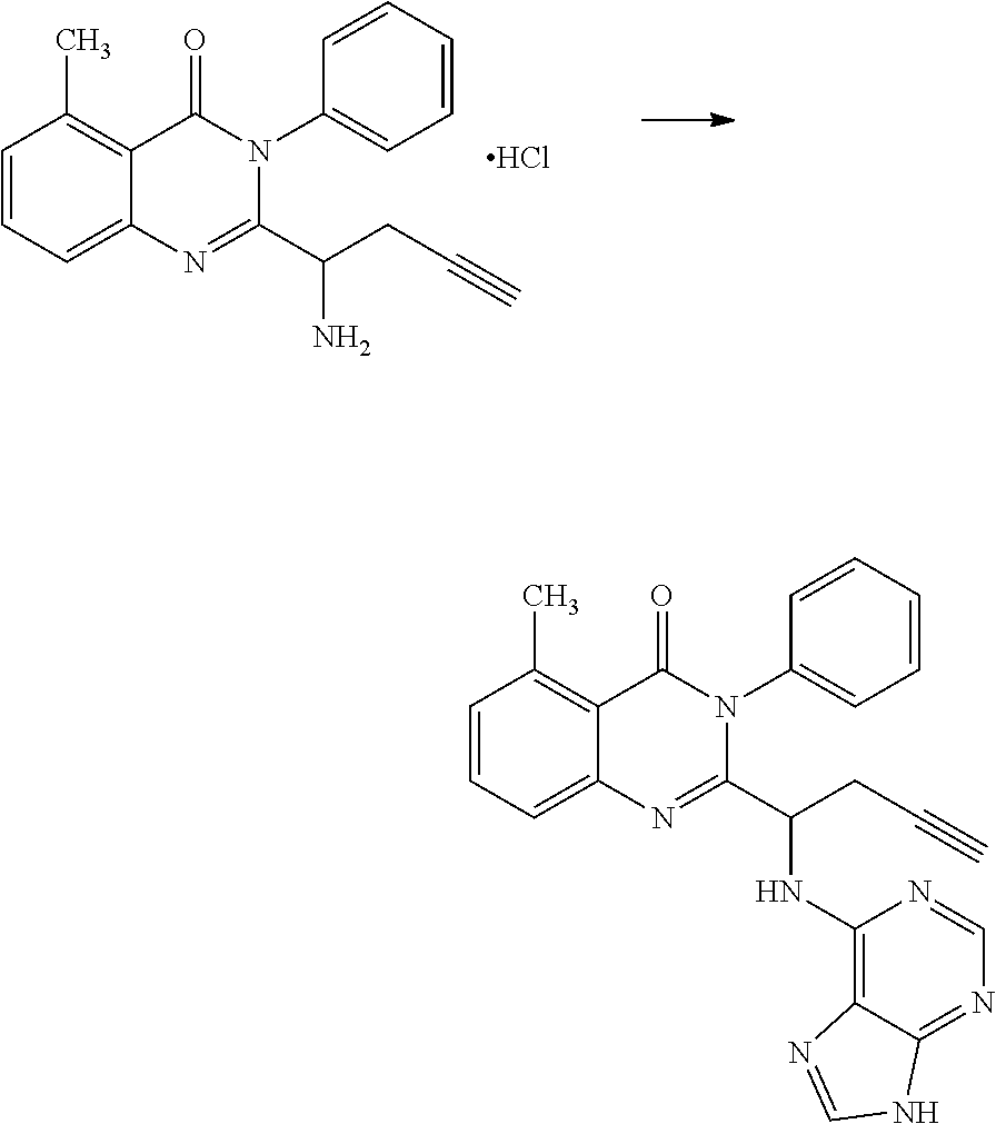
C1=CC=C2C(=C1C)C(=O)N(C1=CC=CC=C1)C(C(CC#C)N)=N2.Cl.C1=CC=C2C(=C1C)C(=O)N(C1=CC=CC=C1)C(C(CC#C)NC1=C3C(=NC=N1)NC=N3)=N2
